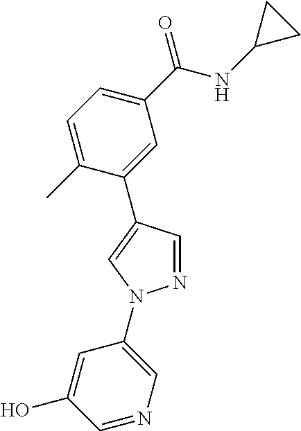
C1(C(NC2CC2)=O)=CC=C(C)C(C2=CN(C3=CN=CC(O)=C3)N=C2)=C1
